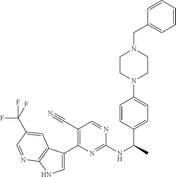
C1=C(C2=C(C#N)C=NC(NC(C)C3=CC=C(N4CCN(CC5=CC=CC=C5)CC4)C=C3)=N2)C2=C(N1)N=CC(C(F)(F)F)=C2
